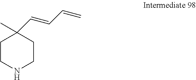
C1CNCCC1(C=CC=C)C
